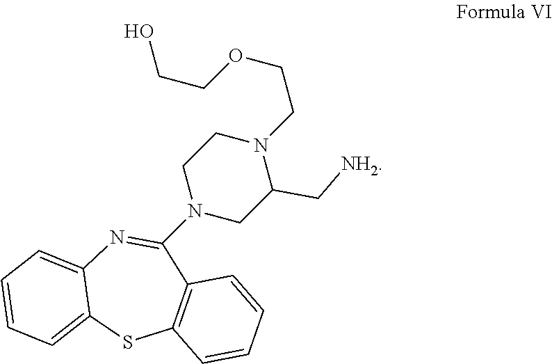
C12=CC=CC=C1N=C(N1CC(C[NH2])N(CCOCCO)CC1)C1=C(S2)C=CC=C1
